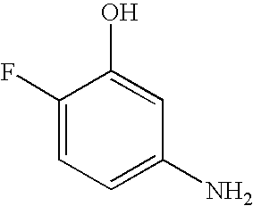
C1=C(N)C=C(O)C(F)=C1
